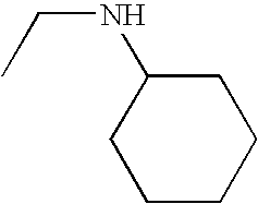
CCNC1CCCCC1
